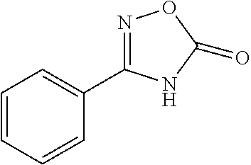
C1=CC=CC(C2=NOC(=O)N2)=C1
